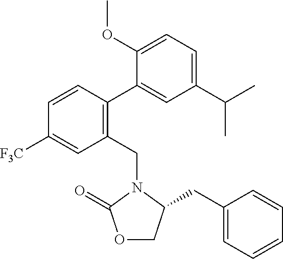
C1(C(C)C)=CC=C(OC)C(C2=C(CN3C(CC4=CC=CC=C4)COC3=O)C=C([F3C])C=C2)=C1
